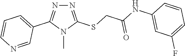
N1=C(SCC(NC2=CC(F)=CC=C2)=O)N(C)C(C2=CC=CN=C2)=N1
